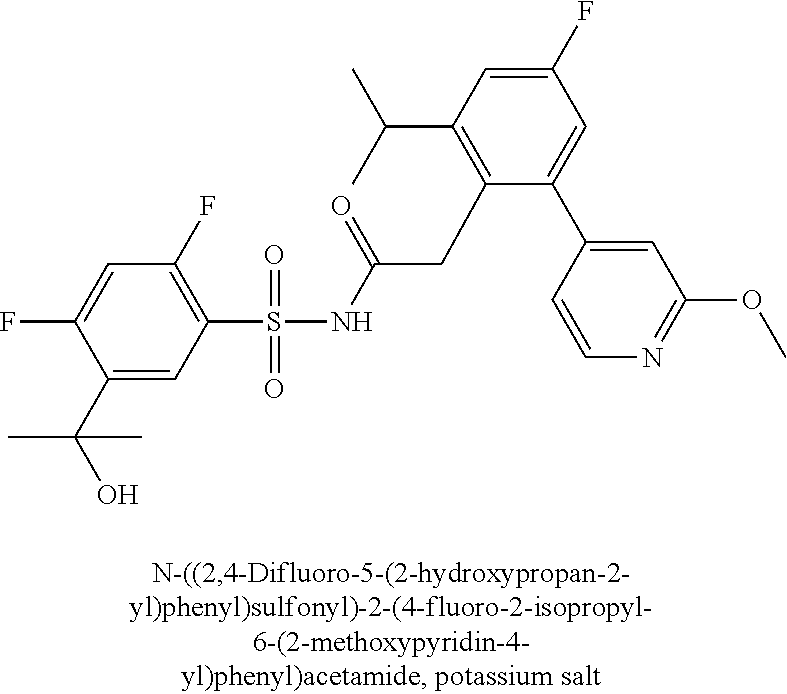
S(=O)(=O)(NC(CC1=C(C(C)C)C=C(F)C=C1C1=CC(OC)=NC=C1)=O)C1=C(F)C=C(F)C(C(C)(O)C)=C1
